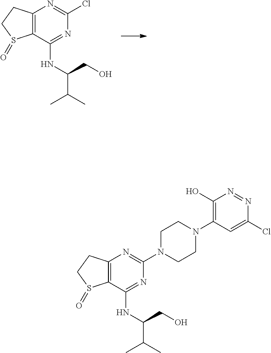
C12=C(C(NC(C(C)C)CO)=NC(Cl)=N1)S(=O)CC2.C12=C(C(NC(CO)C(C)C)=NC(N3CCN(C4=C(O)N=NC(Cl)=C4)CC3)=N1)S(=O)CC2
